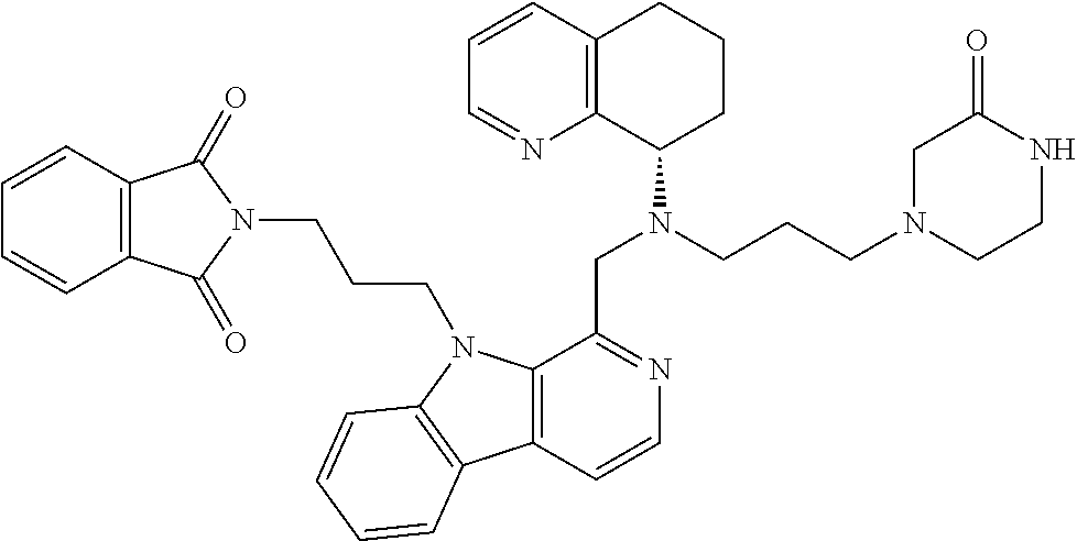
C1=CC2=C(N=C1)C(N(CCCN1CCNC(=O)C1)CC1=NC=CC3=C1N(CCCN1C(=O)C4=C(C1=O)C=CC=C4)C1=C3C=CC=C1)CCC2
